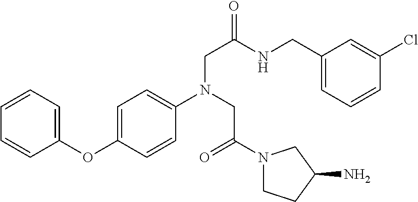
C1=CC=CC(OC2=CC=C(N(CC(N3CCC(N)C3)=O)CC(NCC3=CC=CC(Cl)=C3)=O)C=C2)=C1
